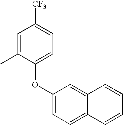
C1=C(C)C(OC2=CC=C3C(=C2)C=CC=C3)=CC=C1[CF3]
